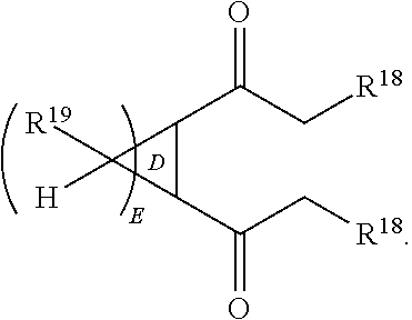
[R18]CC(C1C(C(C[R18])=O)C1([H])[R19])=O.[D]
